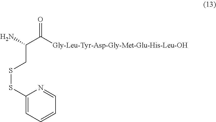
C1(SSCC(C([Gly-Leu-Tyr-Asp-Gly-Met-Glu-His-Leu-OH])=O)N)=CC=CC=N1
